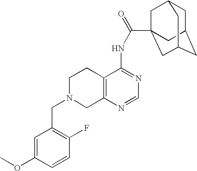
C1N(CC2=C(F)C=CC(OC)=C2)CC2=C(C1)C(NC(=O)C13CC4CC(CC(C1)C4)C3)=NC=N2
